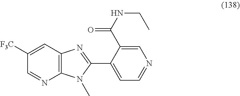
C1([F3C])=CC2=C(N=C1)N(C)C(C1=CC=NC=C1C(NCC)=O)=N2
